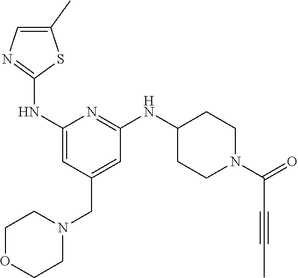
C1(C)=CN=C(NC2=CC(CN3CCOCC3)=CC(NC3CCN(C(C#CC)=O)CC3)=N2)S1
